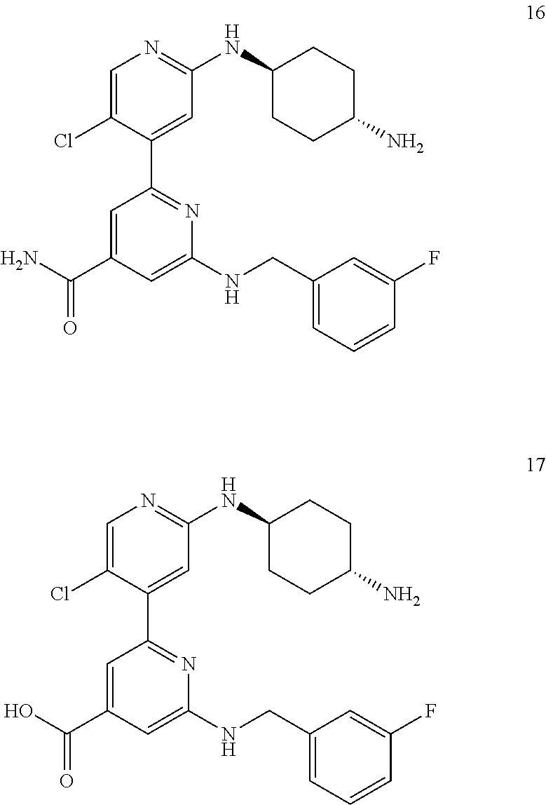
C1(NCC2=CC=CC(F)=C2)=CC(C(N)=O)=CC(C2=CC(NC3CCC(N)CC3)=NC=C2Cl)=N1.C1(NCC2=CC=CC(F)=C2)=CC(C(O)=O)=CC(C2=CC(NC3CCC(N)CC3)=NC=C2Cl)=N1
